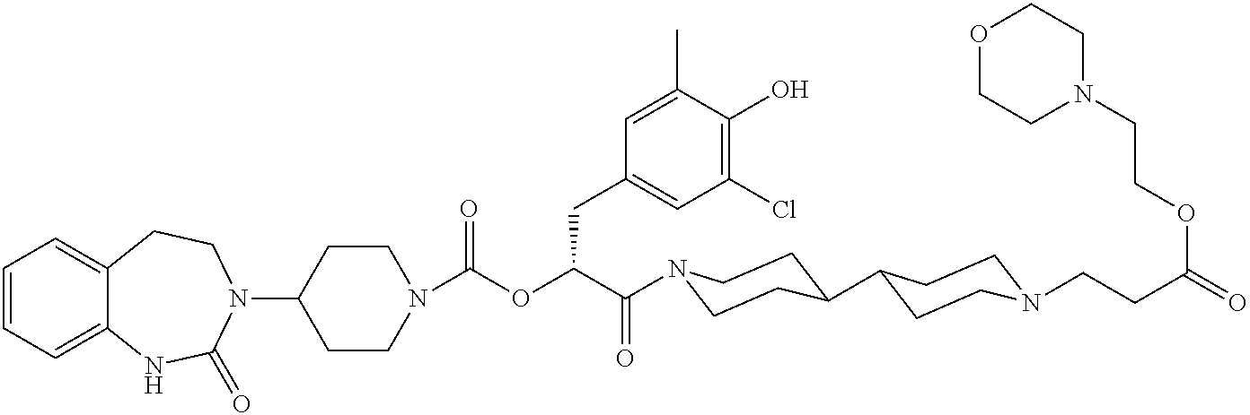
C1=CC=C2C(=C1)CCN(C1CCN(C(=O)OC(C(=O)N3CCC(C4CCN(CCC(OCCN5CCOCC5)=O)CC4)CC3)CC3=CC(Cl)=C(O)C(C)=C3)CC1)C(=O)N2
